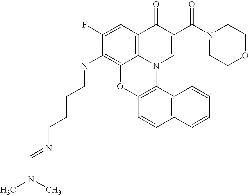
C1(F)=CC2=C3C(=C1NCCCCN=CN(C)C)OC1=C(N3C=C(C(N3CCOCC3)=O)C2=O)C2=C(C=C1)C=CC=C2
